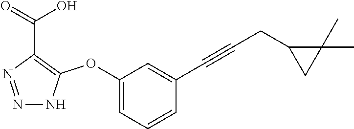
N1=NC(C(=O)O)=C(OC2=CC=CC(C#CCC3CC3(C)C)=C2)N1
